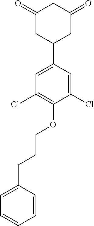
C1(=O)CC(C2=CC(Cl)=C(OCCCC3=CC=CC=C3)C(Cl)=C2)CC(=O)C1
